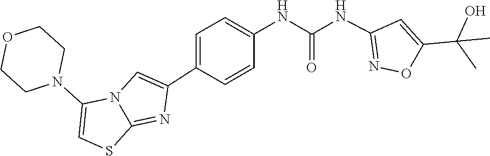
CC(C1=CC(NC(NC2=CC=C(C3=CN4C(=N3)SC=C4N3CCOCC3)C=C2)=O)=NO1)(O)C
